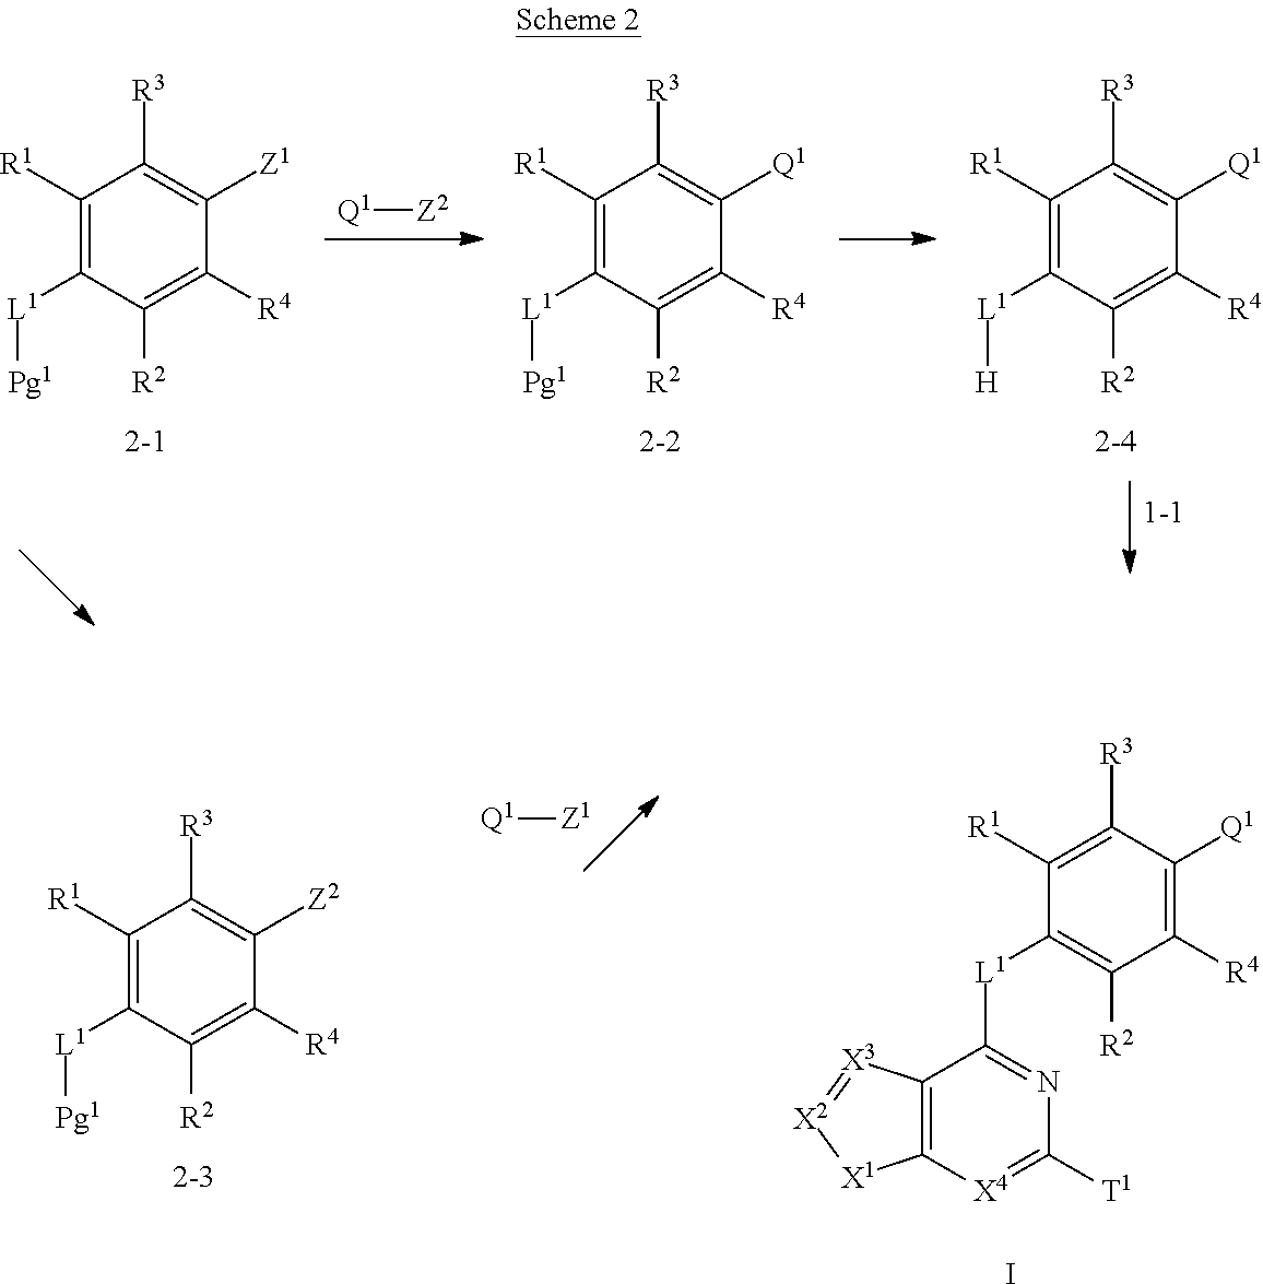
C1([R1])=C([R3])C([Q1])=C([R4])C([R2])=C1[L1]C1=NC([T1])=[X4]C2=C1[X3]=[X2][X1]2.I.[Q1][Z1].C1([R1])=C([L1][Pg1])C([R2])=C([R4])C([Z2])=C1[R3].C1([R1])=C([L1][Pg1])C([R2])=C([R4])C([Z1])=C1[R3].[Q1][Z2].C1([R1])=C([L1][Pg1])C([R2])=C([R4])C([Q1])=C1[R3].C1([R1])=C([L1][H])C([R2])=C([R4])C([Q1])=C1[R3]
